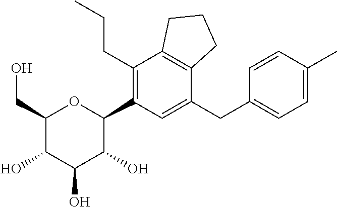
C1(CO)C(O)C(O)C(O)C(C2=C(CCC)C3=C(C(CC4=CC=C(C)C=C4)=C2)CCC3)O1
